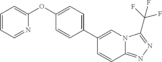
C1(C2=CN3C(=NN=C3C(F)(F)F)C=C2)=CC=C(OC2=CC=CC=N2)C=C1
